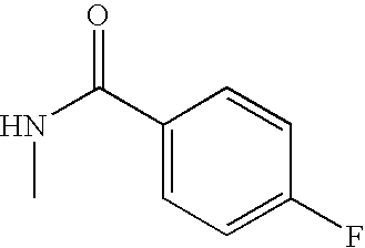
C1(C(NC)=O)=CC=C(F)C=C1
